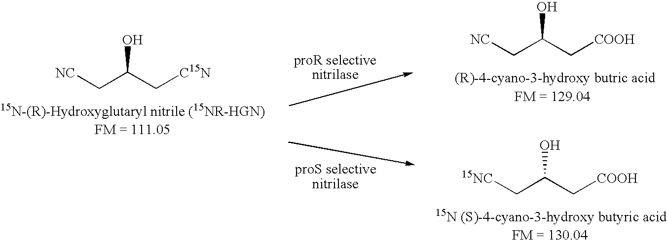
[NC]CC(C[COOH])O.[15NC]CC(C[COOH])O.[NC]CC(C[C15N])O
